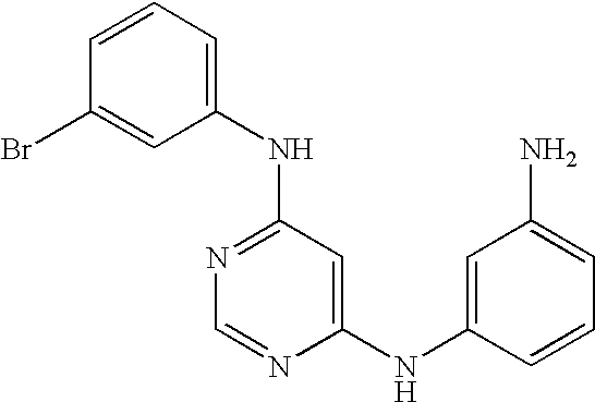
C1=CC(Br)=CC(NC2=NC=NC(NC3=CC(N)=CC=C3)=C2)=C1
